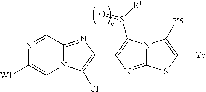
N12C(=NC(C3=C(S([R1])=O)N4C(=N3)SC([Y6])=C4[Y5])=C1Cl)C=NC([W1])=C2
